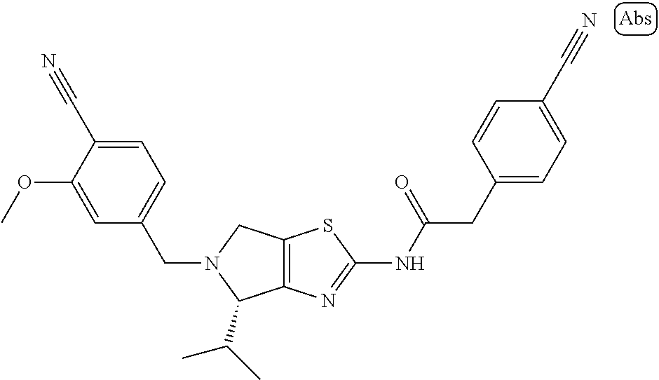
C12=C(N=C(NC(CC3=CC=C(C#N)C=C3)=O)S1)C(C(C)C)N(CC1=CC=C(C#N)C(OC)=C1)C2
